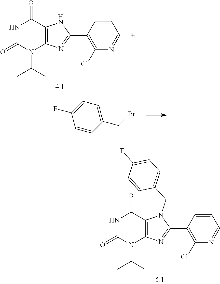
N1C(=O)N(C(C)C)C2=C(C1=O)NC(C1=C(Cl)N=CC=C1)=N2.C1=CC(CBr)=CC=C1F.N1C(=O)N(C(C)C)C2=C(C1=O)N(CC1=CC=C(F)C=C1)C(C1=C(Cl)N=CC=C1)=N2
